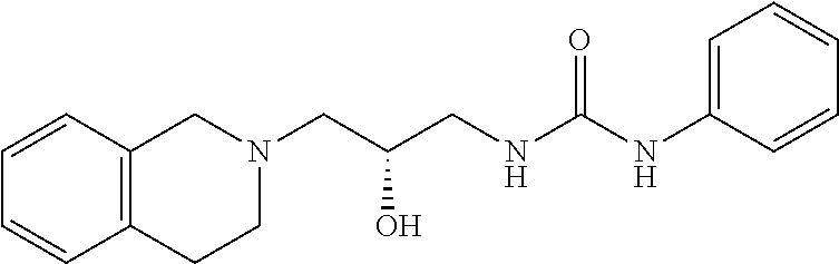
N(C1=CC=CC=C1)C(NCC(CN1CCC2=C(C1)C=CC=C2)O)=O
